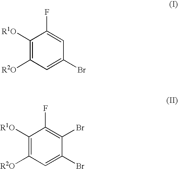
C1([R1O])=C([R2O])C=C(Br)C=C1F.C1([R1O])=C([R2O])C=C(Br)C(Br)=C1F
